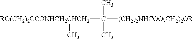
C(C)(C)([(CH2)2NHCOO(CH2)2OR])[RO(CH2)2OCONHCH2CHCH2]C
